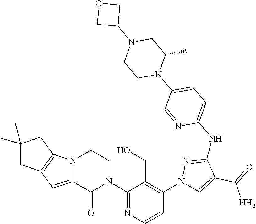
C12=CC3=C(N1CCN(C1=NC=CC(N4C=C(C(=O)N)C(NC5=CC=C(N6C(C)CN(C7COC7)CC6)C=N5)=N4)=C1CO)C2=O)CC(C)(C)C3
